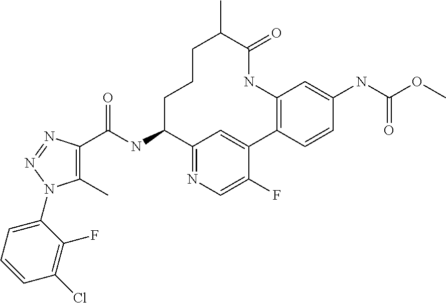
C1(C)=C(C(NC2C3=NC=C(F)C(=C3)C3=C(NC(=O)C(C)CCC2)C=C(NC(OC)=O)C=C3)=O)N=NN1C1=CC=CC(Cl)=C1F
